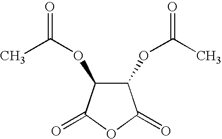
C1(OC(C)=O)C(OC(=O)C)C(=O)OC1=O
